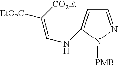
C1=NN([PMB])C(NC=C([EtO2C])[CO2Et])=C1
